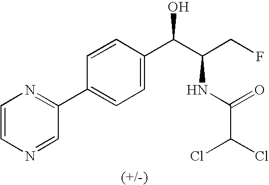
C1=CC(C(C(CF)NC(=O)C(Cl)Cl)O)=CC=C1C1=NC=CN=C1
